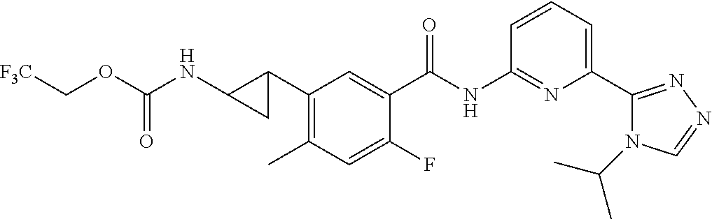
C1(C2CC2NC(OC[F3C])=O)=C(C)C=C(F)C(C(NC2=NC(C3=NN=CN3C(C)C)=CC=C2)=O)=C1
